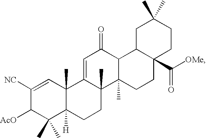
C1([NC])=CC2(C)C([H])(C(C)(C)C1[AcO])CCC1(C)C2=CC(=O)C2C1(C)CCC1(C(=O)[OMe])C2CC(C)(C)CC1
